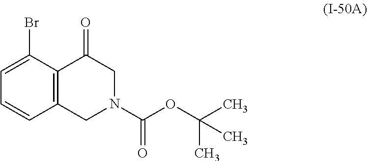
C12=C(C(Br)=CC=C1)C(=O)CN(C(OC(C)(C)C)=O)C2
